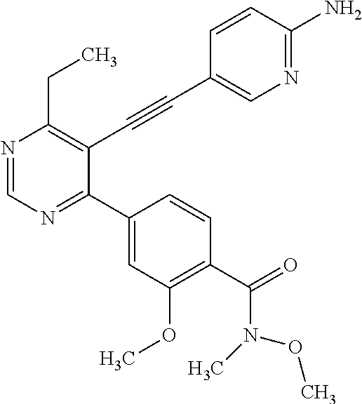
N1=CN=C(C2=CC(OC)=C(C(=O)N(OC)C)C=C2)C(C#CC2=CN=C(N)C=C2)=C1CC
